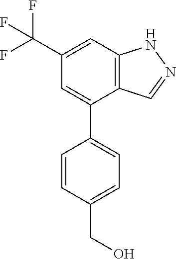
C12=C(C=C(C(F)(F)F)C=C1C1=CC=C(CO)C=C1)NN=C2
